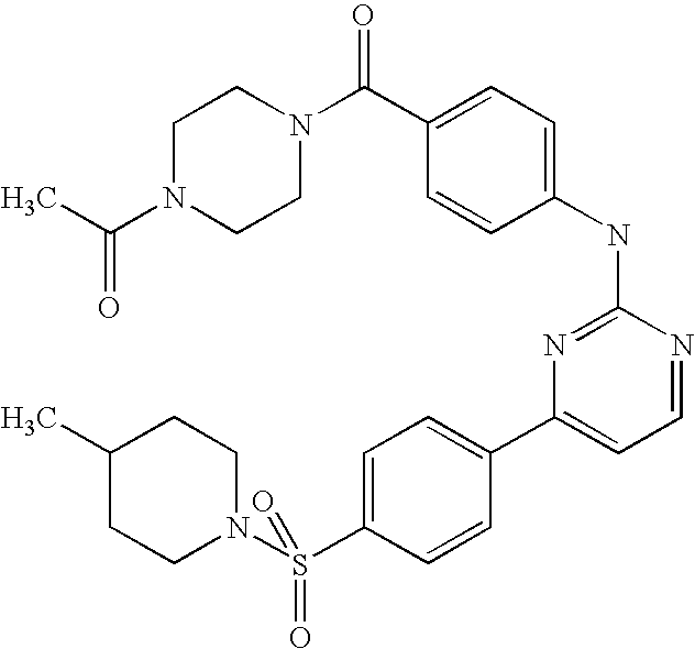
C1N(C(C)=O)CCN(C(C2=CC=C(NC3=NC(C4=CC=C(S(N5CCC(C)CC5)(=O)=O)C=C4)=CC=N3)C=C2)=O)C1
